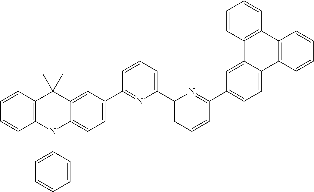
C1(C2=NC(C3=CC=CC(C4=CC=C5C(=C4)C4=C(C6=C5C=CC=C6)C=CC=C4)=N3)=CC=C2)=CC=C2C(=C1)C(C)(C)C1=C(N2C2=CC=CC=C2)C=CC=C1
